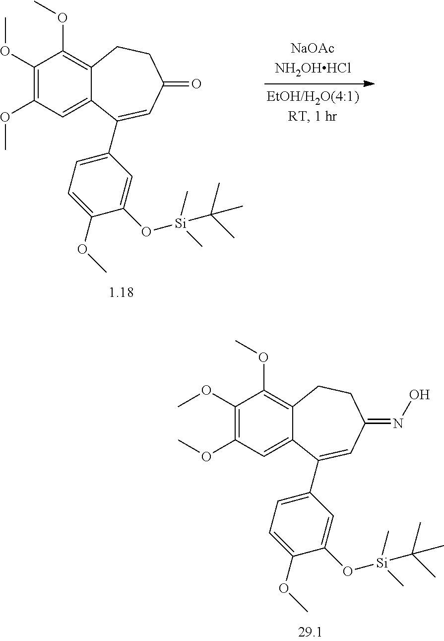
C1(OC)=C(OC)C=C2C(=C1OC)CCC(=NO)C=C2C1=CC=C(OC)C(O[Si](C(C)(C)C)(C)C)=C1.[NaOAcNH2OHHCl].C1(OC)=C(OC)C=C2C(=C1OC)CCC(=O)C=C2C1=CC=C(OC)C(O[Si](C(C)(C)C)(C)C)=C1
